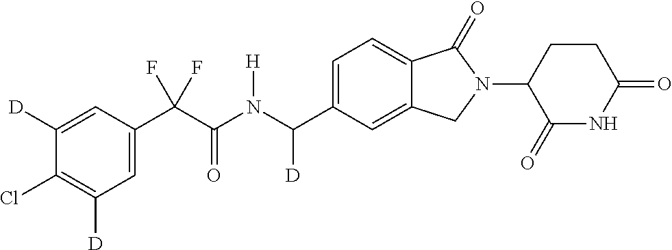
C1([D])=CC(C(C(N(C(C2=CC=C3C(=C2)CN(C2C(=O)NC(=O)CC2)C3=O)[D])[H])=O)(F)F)=CC([D])=C1Cl
